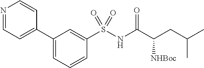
N1=CC=C(C2=CC=CC(S(NC(C(CC(C)C)[NHBoc])=O)(=O)=O)=C2)C=C1
